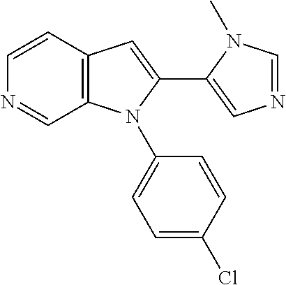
C1=CC2=C(C=N1)N(C1=CC=C(Cl)C=C1)C(C1=CN=CN1C)=C2
